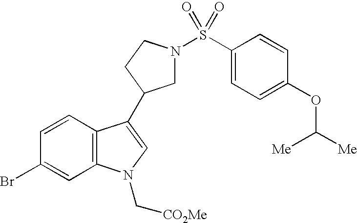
C1N(S(C2=CC=C(OC([Me])[Me])C=C2)(=O)=O)CCC1C1=CN(C[CO2Me])C2=C1C=CC(Br)=C2
